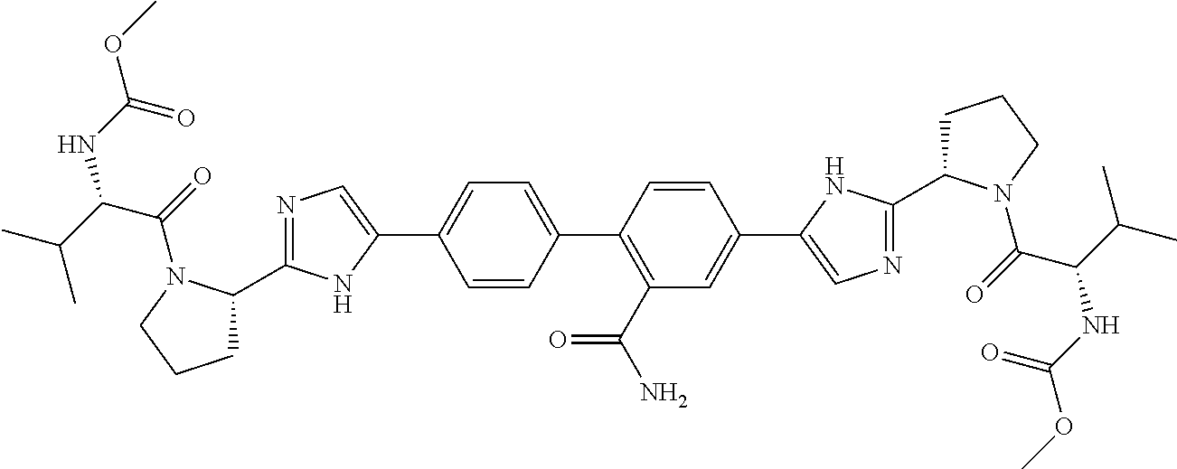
C1=CC(C2=CC=C(C3=CN=C(C4CCCN4C(=O)C(C(C)C)NC(OC)=O)N3)C=C2)=C(C(=O)N)C=C1C1=CN=C(C2CCCN2C(=O)C(C(C)C)NC(OC)=O)N1
